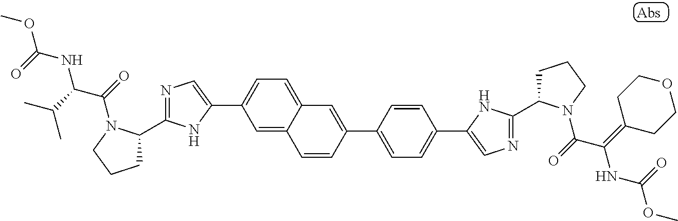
C1=CC(C2=CC=C(C3=CN=C(C4CCCN4C(=O)C(=C4CCOCC4)NC(=O)OC)N3)C=C2)=CC2=CC=C(C3=CN=C(C4CCCN4C(=O)C(NC(=O)OC)C(C)C)N3)C=C12
